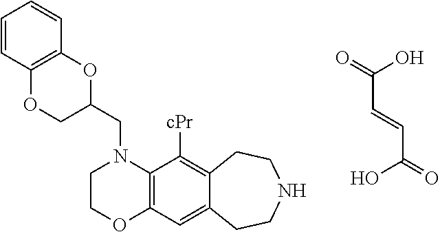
C(C=CC(=O)O)(=O)O.C1COC2=C(N1CC1COC3=C(O1)C=CC=C3)C([cPr])=C1C(=C2)CCNCC1
